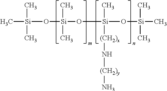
C[Si](C)(C)O[Si](C)(C)O[Si](C)([(CH2)x]N[(CH2)y]N)O[Si](C)(C)C
